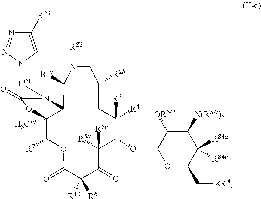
C12(C)C([R7])OC(=O)C([R6])([R10])C(=O)C([R5b])([R5a])C(OC3OC(C[XRA])C([RS4a])([RS4b])C([N(RSN)2])C3[ORSO])C([R3])([R4])CC([R2b])CN([RZ2])C([R1a])C1N([LC1]N1C=C([R23])N=N1)C(=O)O2
